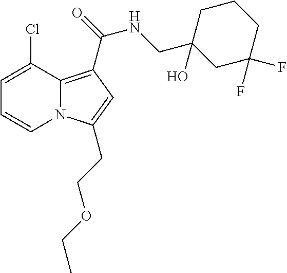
C1=C(Cl)C2=C(C(=O)NCC3(O)CC(F)(F)CCC3)C=C(CCOCC)N2C=C1
